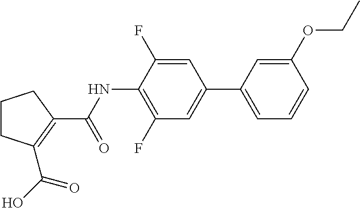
C1CCC(C(NC2=C(F)C=C(C3=CC=CC(OCC)=C3)C=C2F)=O)=C1C(O)=O
